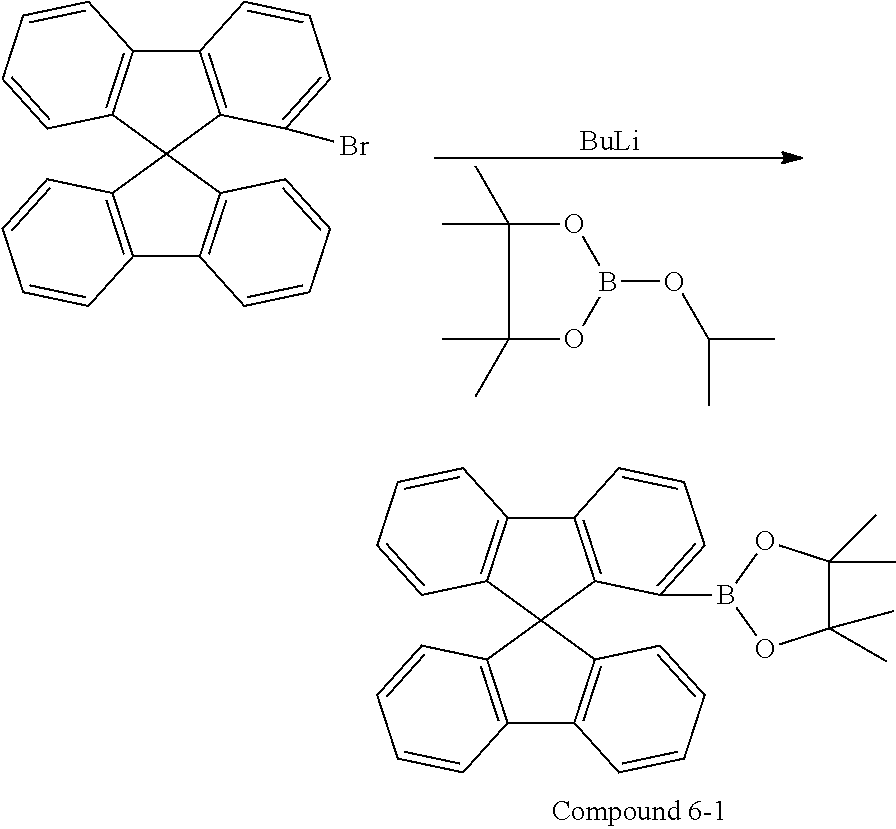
C12=C(C3(C4=C1C=CC=C4)C1=C(C4=C3C=CC=C4)C=CC=C1B1OC(C)(C)C(C)(C)O1)C=CC=C2.C12=C(C3(C4=C1C=CC=C4)C1=C(C4=C3C=CC=C4)C=CC=C1Br)C=CC=C2.O1B(OC(C)C)OC(C)(C)C1(C)C.[BuLi]
